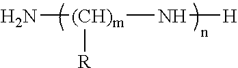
N[(CH)m](N[H])[R]
